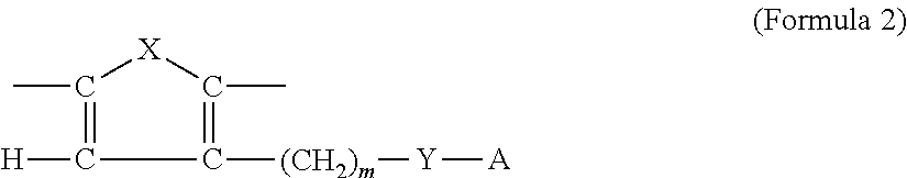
[H]C1=C(C)[X]C(C)=C1[(CH2)m][Y][A]
